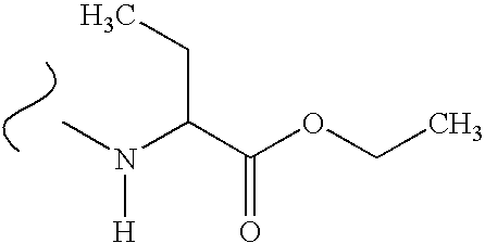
CN(C(C(OCC)=O)CC)[H]
